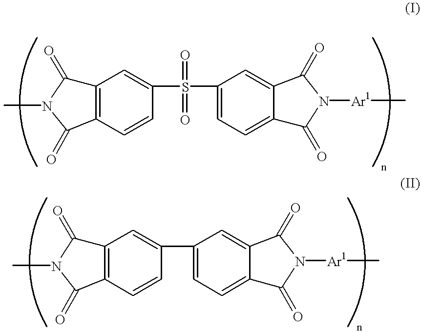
C12=C(C(=O)N(C)C1=O)C=CC(C1=CC=C3C(=O)N([Ar1]C)C(=O)C3=C1)=C2.C12=C(C(=O)N(C)C1=O)C=CC(S(=O)(=O)C1=CC=C3C(=O)N([Ar1]C)C(=O)C3=C1)=C2
